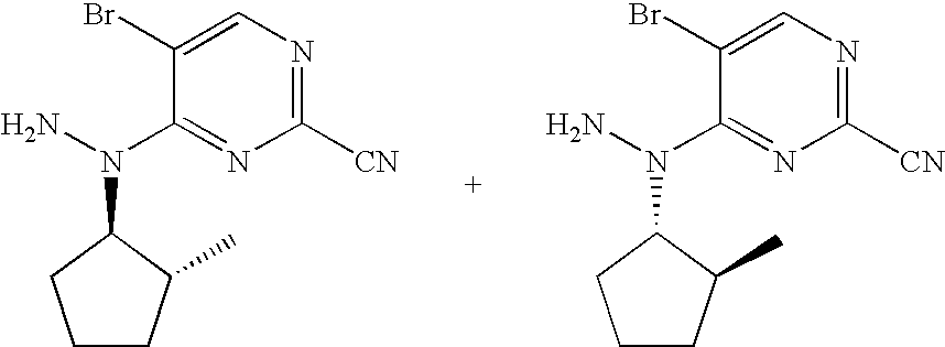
C1(Br)=CN=C([CN])N=C1N(N)C1CCCC1C.C1(Br)=CN=C([CN])N=C1N(N)C1CCCC1C
